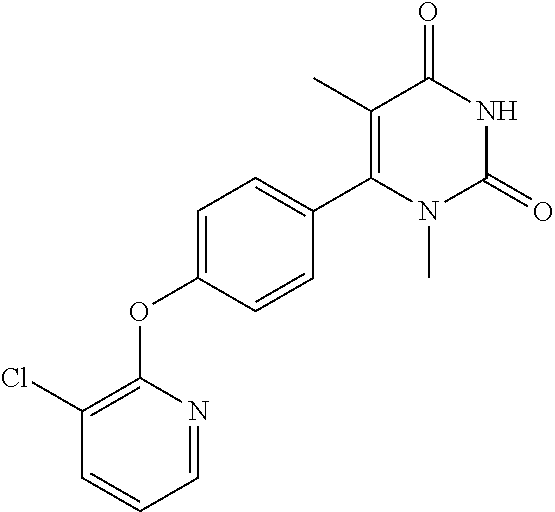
C1(C)=C(C2=CC=C(OC3=C(Cl)C=CC=N3)C=C2)N(C)C(=O)NC1=O
